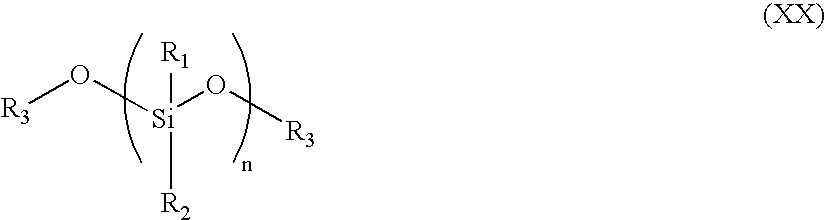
[R3]O[Si](O[R3])([R1])[R2]
